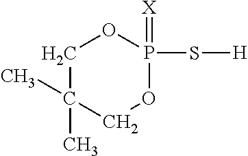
C1C(C)(C)COP(S[H])(=[X])O1
